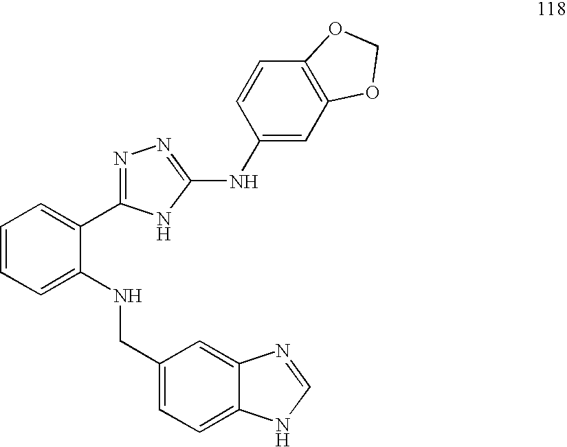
C1=CC=C(NCC2=CC=C3C(=C2)N=CN3)C(C2=NN=C(NC3=CC4=C(C=C3)OCO4)N2)=C1
